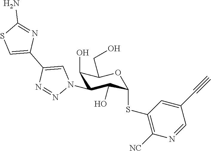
C1(O)C(N2C=C(C3=CSC(N)=N3)N=N2)C(O)C(SC2=C([NC])N=CC(C#C)=C2)OC1CO
